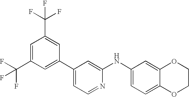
C1(C(F)(F)F)=CC(C2=CC=NC(NC3=CC=C4C(=C3)OCCO4)=C2)=CC(C(F)(F)F)=C1
